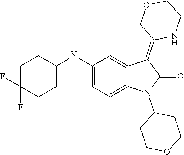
C1(NC2CCC(F)(F)CC2)=CC=C2C(=C1)C(=C1NCCOC1)C(=O)N2C1CCOCC1
